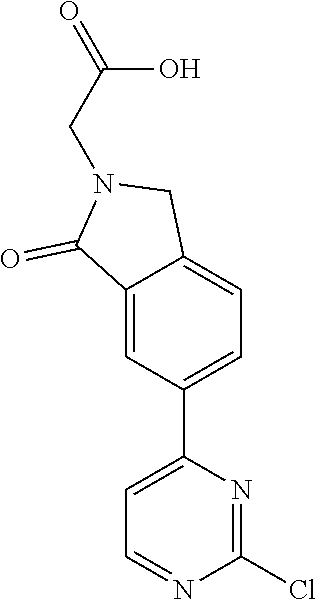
N1=CC=C(C2=CC=C3C(=C2)C(=O)N(CC(=O)O)C3)N=C1Cl
